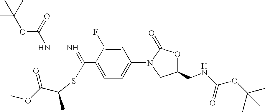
C(C1=CC=C(N2CC(CNC(OC(C)(C)C)=O)OC2=O)C=C1F)(=NNC(OC(C)(C)C)=O)SC(C(OC)=O)C
